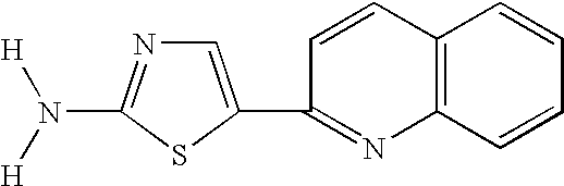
C12=C(C=CC=C1)N=C(C1=CN=C(N([H])[H])S1)C=C2
